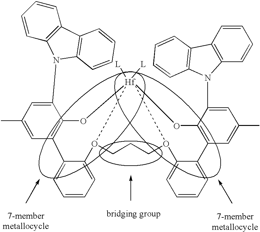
C12=CC=CC=C1O1CCCO3C4=CC=CC=C4C4=C(O[Hf]13([L])([L])OC1=C2C=C(C)C=C1N1C2=C(C=CC=C2)C2=C1C=CC=C2)C(N1C2=C(C=CC=C2)C2=C1C=CC=C2)=CC(C)=C4
